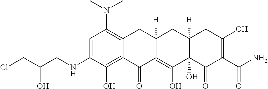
C1=C(NCC(CCl)O)C(O)=C2C(=C1N(C)C)CC1([H])C(=C(O)C3(O)C([H])(C1)CC(O)=C(C(N)=O)C3=O)C2=O
